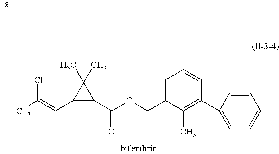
ClC(=CC1C(C(OCC2=CC=CC(C3=CC=CC=C3)=C2C)=O)C1(C)C)[CF3]
